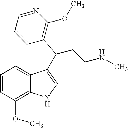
C1=CC(OC)=C2C(=C1)C(C(CCNC)C1=C(OC)N=CC=C1)=CN2
